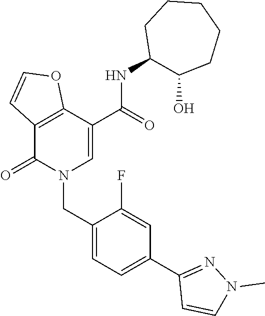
C12=C(C(=O)N(CC3=CC=C(C4=NN(C)C=C4)C=C3F)C=C1C(NC1C(O)CCCCC1)=O)C=CO2
